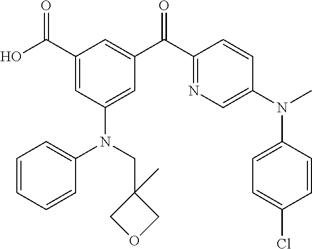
C1(C(O)=O)=CC(N(C2=CC=CC=C2)CC2(C)COC2)=CC(C(C2=NC=C(N(C)C3=CC=C(Cl)C=C3)C=C2)=O)=C1
